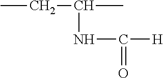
CCC(C)NC(=O)[H]
